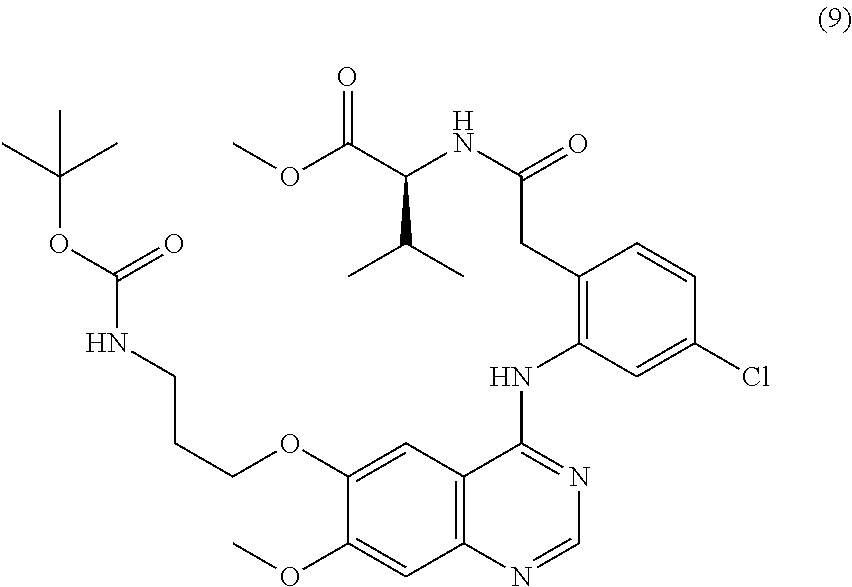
C1(CC(NC(C(OC)=O)C(C)C)=O)=C(NC2=NC=NC3=C2C=C(OCCCNC(OC(C)(C)C)=O)C(OC)=C3)C=C(Cl)C=C1
